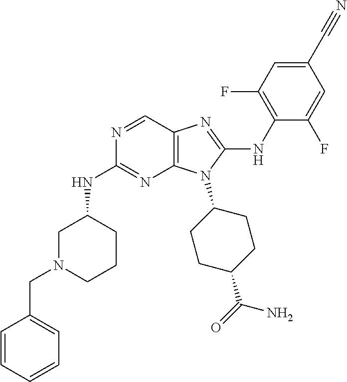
N1=CC2=C(N=C1NC1CN(CC3=CC=CC=C3)CCC1)N(C1CCC(C(=O)N)CC1)C(NC1=C(F)C=C(C#N)C=C1F)=N2
